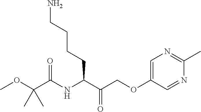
COC(C(NC(C(COC1=CN=C(C)N=C1)=O)CCCCN)=O)(C)C
